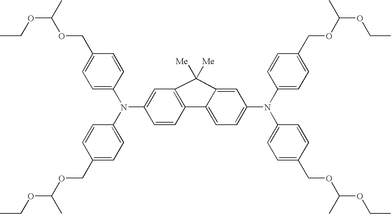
C1=C2C(=CC(N(C3=CC=C(COC(OCC)C)C=C3)C3=CC=C(COC(OCC)C)C=C3)=C1)C([Me])([Me])C1=C2C=CC(N(C2=CC=C(COC(OCC)C)C=C2)C2=CC=C(COC(OCC)C)C=C2)=C1
